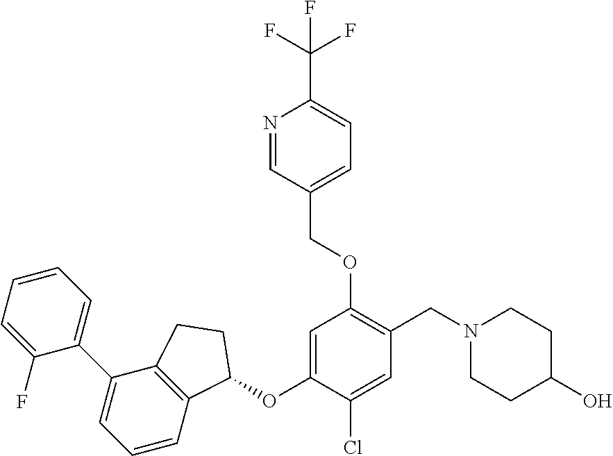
C1(F)=CC=CC=C1C1=CC=CC2=C1CCC2OC1=CC(OCC2=CC=C(C(F)(F)F)N=C2)=C(CN2CCC(O)CC2)C=C1Cl
